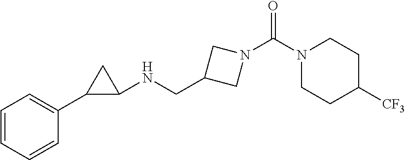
C1(C2=CC=CC=C2)C(NCC2CN(C(N3CCC([CF3])CC3)=O)C2)C1
